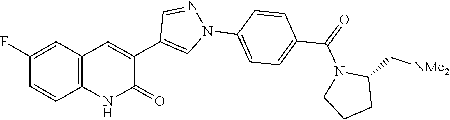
C12=C(C=C(F)C=C1)C=C(C1=CN(C3=CC=C(C(=O)N4CCCC4C[NMe2])C=C3)N=C1)C(=O)N2
